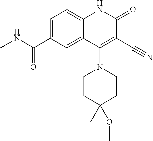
C1=C(C(=O)NC)C=C2C(=C1)NC(=O)C(C#N)=C2N1CCC(C)(OC)CC1
